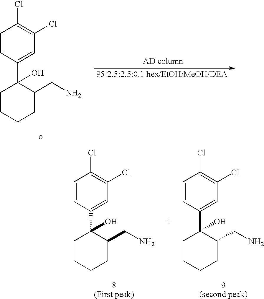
[AD column].C1=CC(C2(O)CCCCC2CN)=CC(Cl)=C1Cl.C1=CC(C2(O)CCCCC2CN)=CC(Cl)=C1Cl.C1=CC(C2(O)CCCCC2CN)=CC(Cl)=C1Cl
